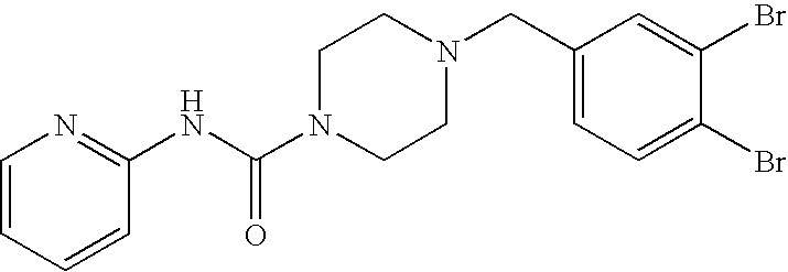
C1(CN2CCN(C(NC3=NC=CC=C3)=O)CC2)=CC=C(Br)C(Br)=C1
